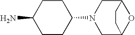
C1CC(N2CC3OC(C2)CC3)CCC1N
